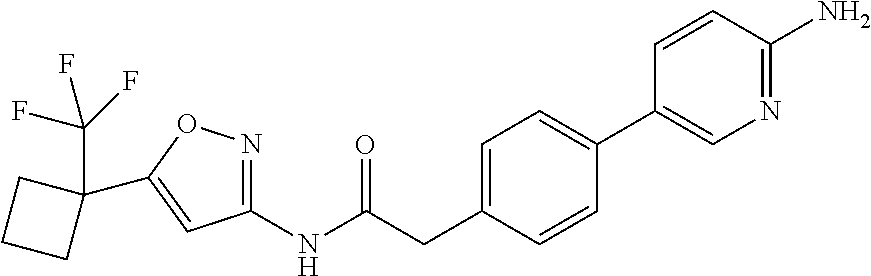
N(C(CC1=CC=C(C2=CN=C(N)C=C2)C=C1)=O)C1=NOC(C2(C(F)(F)F)CCC2)=C1
